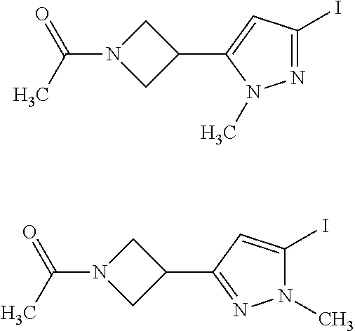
N1=C(I)C=C(C2CN(C(C)=O)C2)N1C.N1(C)C(I)=CC(C2CN(C(C)=O)C2)=N1
